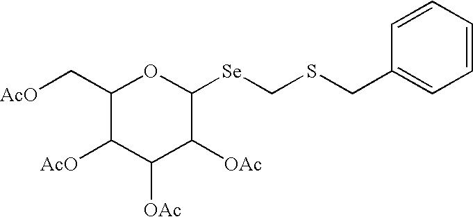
C1(C[AcO])C([AcO])C([OAc])C([OAc])C([Se]CSCC2=CC=CC=C2)O1
